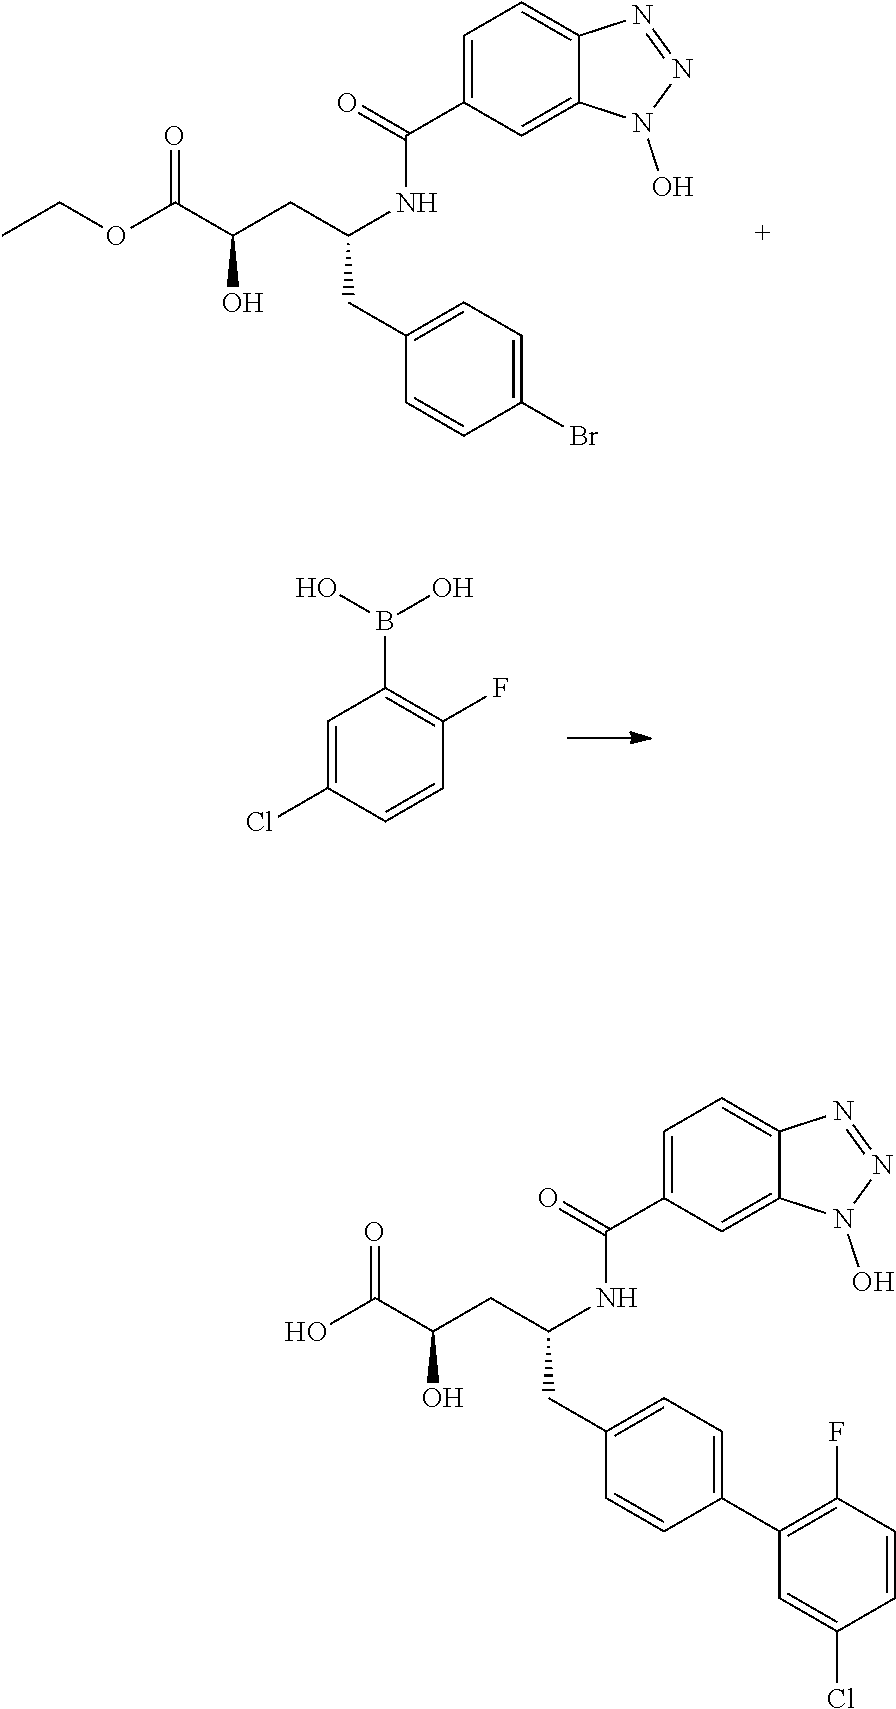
CCOC(C(CC(NC(=O)C1=CC=C2C(=C1)N(O)N=N2)CC1=CC=C(Br)C=C1)O)=O.C1=C(Cl)C=CC(F)=C1B(O)O.OC(C(CC(NC(=O)C1=CC=C2C(=C1)N(O)N=N2)CC1=CC=C(C2=C(F)C=CC(Cl)=C2)C=C1)O)=O
